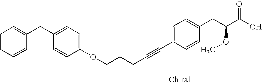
C1=CC=CC(CC2=CC=C(OCCCC#CC3=CC=C(CC(C(O)=O)OC)C=C3)C=C2)=C1
